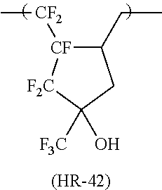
[(HR-42)].C[CF2][CF]1C(CC)CC([F3C])(O)[F2C]1
